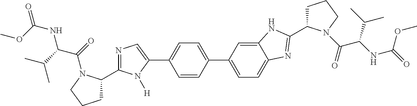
COC(=O)NC(C(C)C)C(=O)N1C(C2=NC=C(C3=CC=C(C4=CC=C5C(=C4)NC(C4CCCN4C(=O)C(NC(=O)OC)C(C)C)=N5)C=C3)N2[H])CCC1
